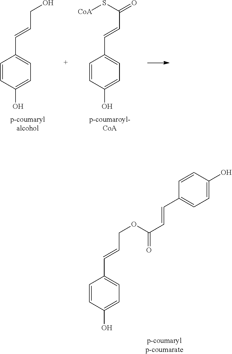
C1=CC(O)=CC=C1C=CCOC(C=CC1=CC=C(O)C=C1)=O.C1=CC(O)=CC=C1C=CCO.C1=CC(O)=CC=C1C=CC(=O)S[CoA]
